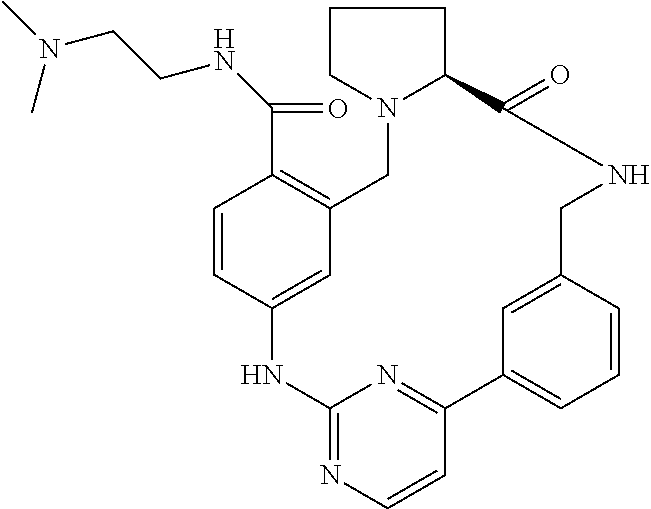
C1=CC2=CC(=C1C(NCCN(C)C)=O)CN1C(CCC1)C(=O)NCC1=CC(=CC=C1)C1=NC(=NC=C1)N2
